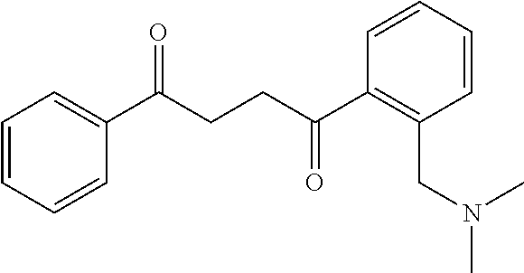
C1(C(CCC(C2=C(CN(C)C)C=CC=C2)=O)=O)=CC=CC=C1
